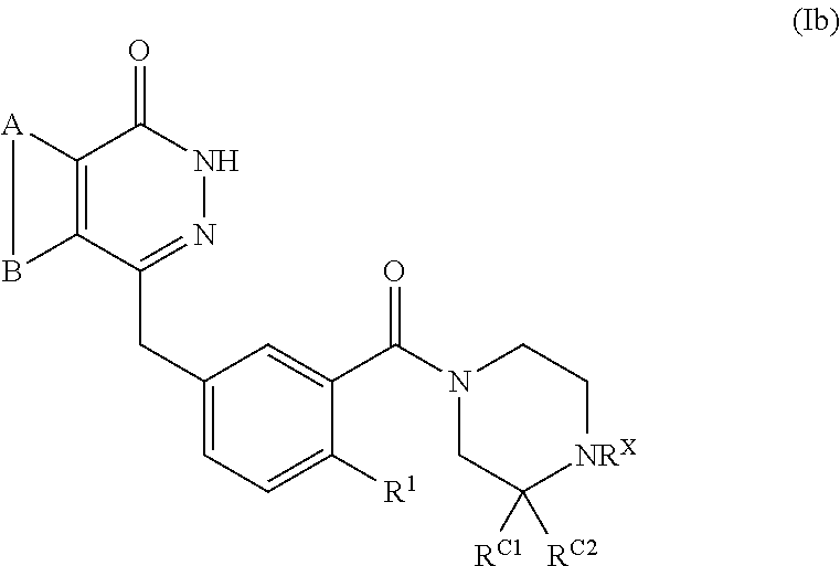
C12=C(C(CC3=CC=C([R1])C(C(=O)N4CC([RC1])([RC2])[NRX]CC4)=C3)=NNC1=O)B[A]2
